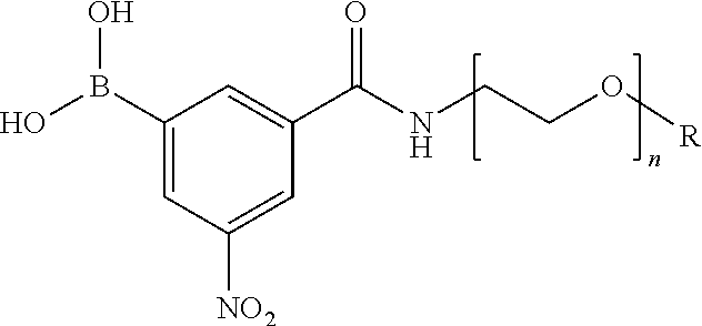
C1(B(O)O)=CC([NO2])=CC(C(NCCO[R])=O)=C1
